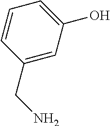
C1(CN)=CC(O)=CC=C1
